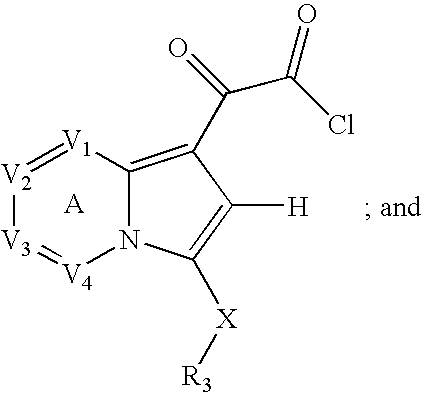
[V2]1=[V1]C2=C(C(C(Cl)=O)=O)C([H])=C([X][R3])N2[V4]=[V3]1
